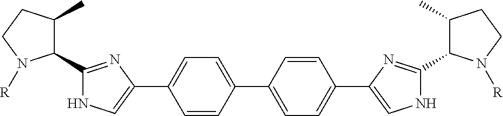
C1=CC(C2=CC=C(C3=CNC(C4C(C)CCN4[R])=N3)C=C2)=CC=C1C1=CNC(C2C(C)CCN2[R])=N1
